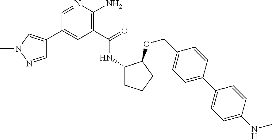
C1(C2=CN(C)N=C2)=CC(C(=O)NC2CCCC2OCC2=CC=C(C3=CC=C(NC)C=C3)C=C2)=C(N)N=C1
